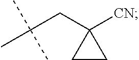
C1(CC(C)(C)C)([CN])CC1
